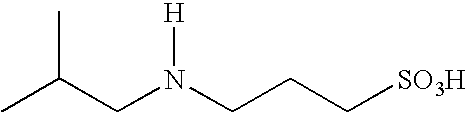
CC(CN(CCC[SO3H])[H])C
